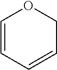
C1=CC=CCO1
